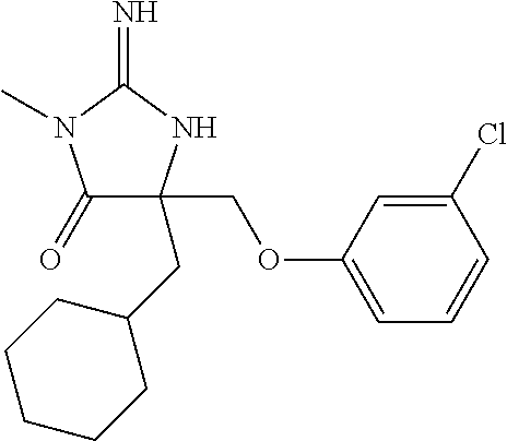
C1(=O)C(COC2=CC=CC(Cl)=C2)(CC2CCCCC2)NC(=N)N1C
